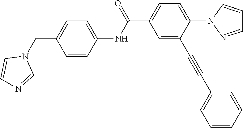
C1=C(C#CC2=CC=CC=C2)C(N2N=CC=C2)=CC=C1C(NC1=CC=C(CN2C=CN=C2)C=C1)=O
